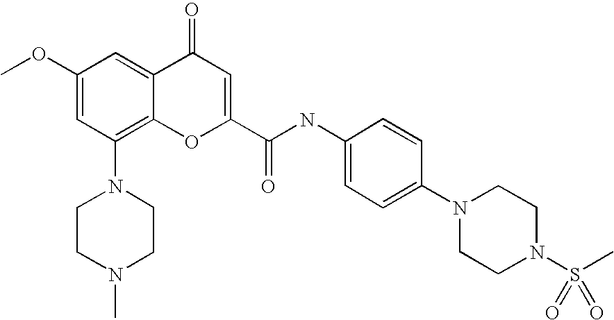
N1(C2=C3C(=CC(OC)=C2)C(=O)C=C(C(NC2=CC=C(N4CCN(S(C)(=O)=O)CC4)C=C2)=O)O3)CCN(C)CC1
